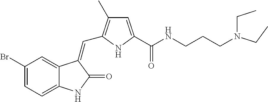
C1(Br)=CC=C2C(=C1)C(=CC1=C(C)C=C(C(NCCCN(CC)CC)=O)N1)C(=O)N2
